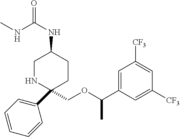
C1(C2=CC=CC=C2)(COC(C2=CC([CF3])=CC([CF3])=C2)C)CCC(NC(NC)=O)CN1
